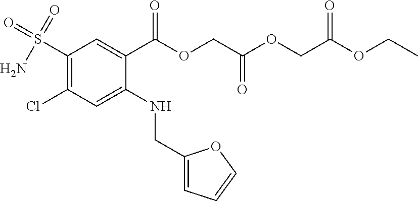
ClC1=C(S(N)(=O)=O)C=C(C(=O)OCC(OCC(OCC)=O)=O)C(NCC2=CC=CO2)=C1
